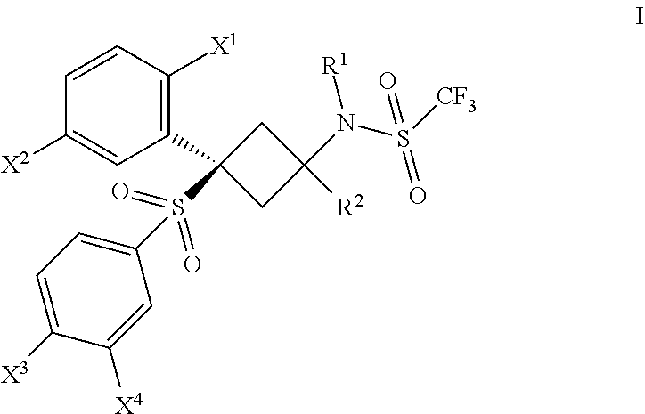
C1(C2(S(=O)(=O)C3=CC=C([X3])C([X4])=C3)CC(N([R1])S(=O)([CF3])=O)([R2])C2)=C([X1])C=CC([X2])=C1
